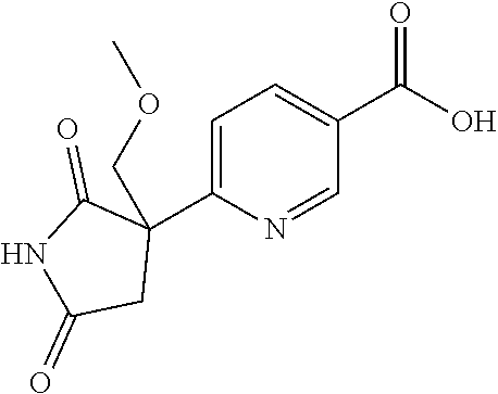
C1=C(C2(COC)C(=O)NC(=O)C2)N=CC(C(O)=O)=C1
